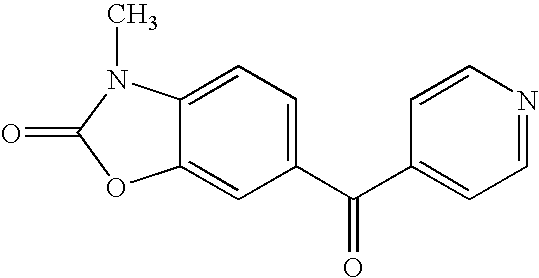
C12=CC(C(C3=CC=NC=C3)=O)=CC=C1N(C)C(=O)O2
